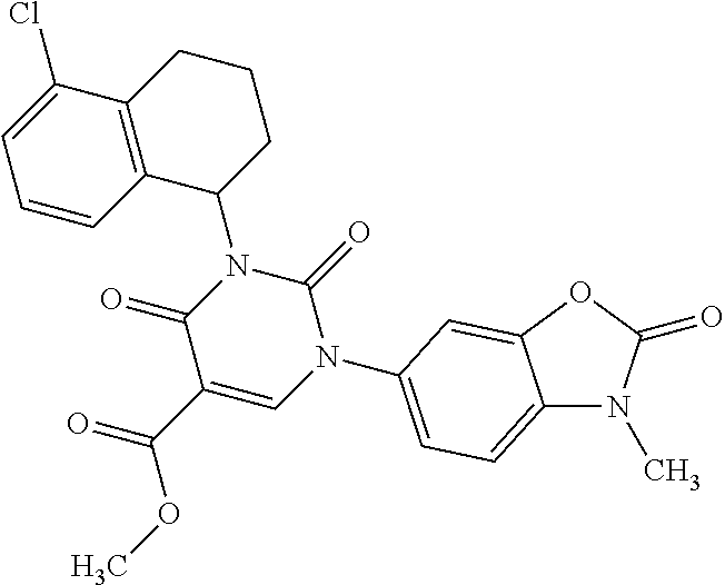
C12=CC=C(N3C(=O)N(C4CCCC5=C4C=CC=C5Cl)C(=O)C(C(OC)=O)=C3)C=C1OC(=O)N2C
